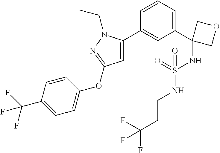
C1=C(C2=CC(OC3=CC=C(C(F)(F)F)C=C3)=NN2CC)C=CC=C1C1(NS(=O)(NCCC(F)(F)F)=O)COC1
